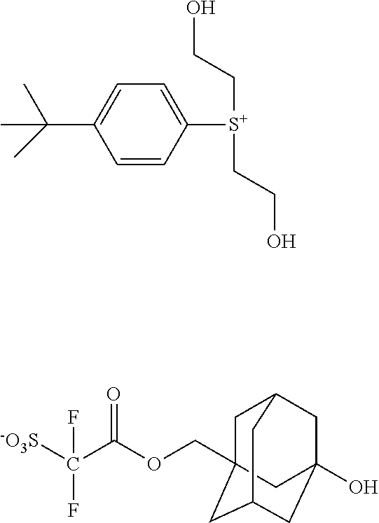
CC(C)(C)C1=CC=C([S+](CCO)CCO)C=C1.[-O3S]C(C(=O)OCC12CC3CC(O)(CC(C1)C3)C2)(F)F
